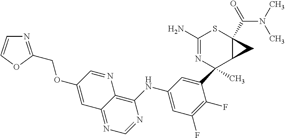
C1(C2(C)N=C(N)SC3(C(=O)N(C)C)C2C3)=CC(NC2=C3C(=NC=N2)C=C(OCC2=NC=CO2)C=N3)=CC(F)=C1F
